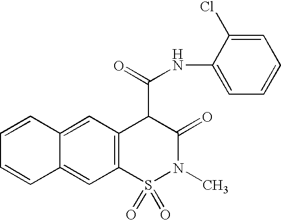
N(C(C1C(=O)N(C)S(=O)(=O)C2=C1C=C1C(=C2)C=CC=C1)=O)C1=CC=CC=C1Cl
